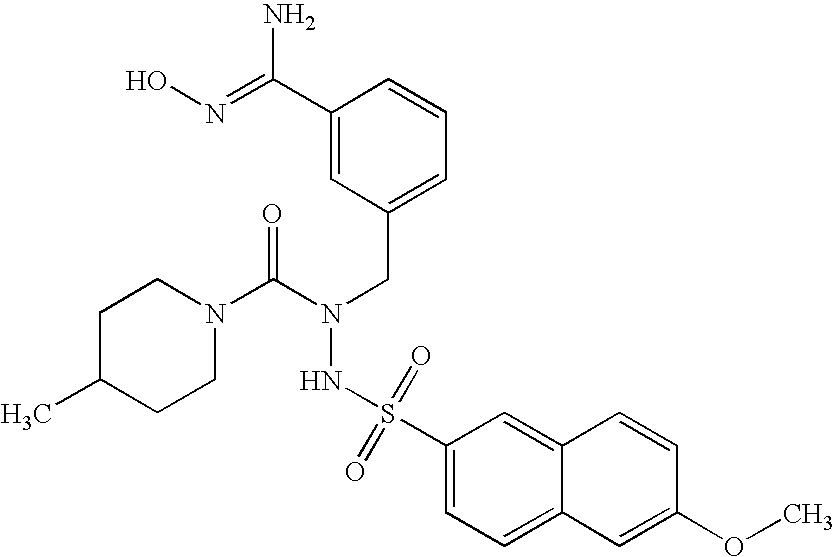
C1(C(=NO)N)=CC(CN(C(=O)N2CCC(C)CC2)NS(C2=CC=C3C(=C2)C=CC(OC)=C3)(=O)=O)=CC=C1
